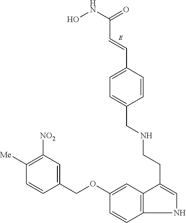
ONC(=O)C=CC1=CC=C(CNCCC2=CNC3=C2C=C(OCC2=CC([NO2])=C([Me])C=C2)C=C3)C=C1
